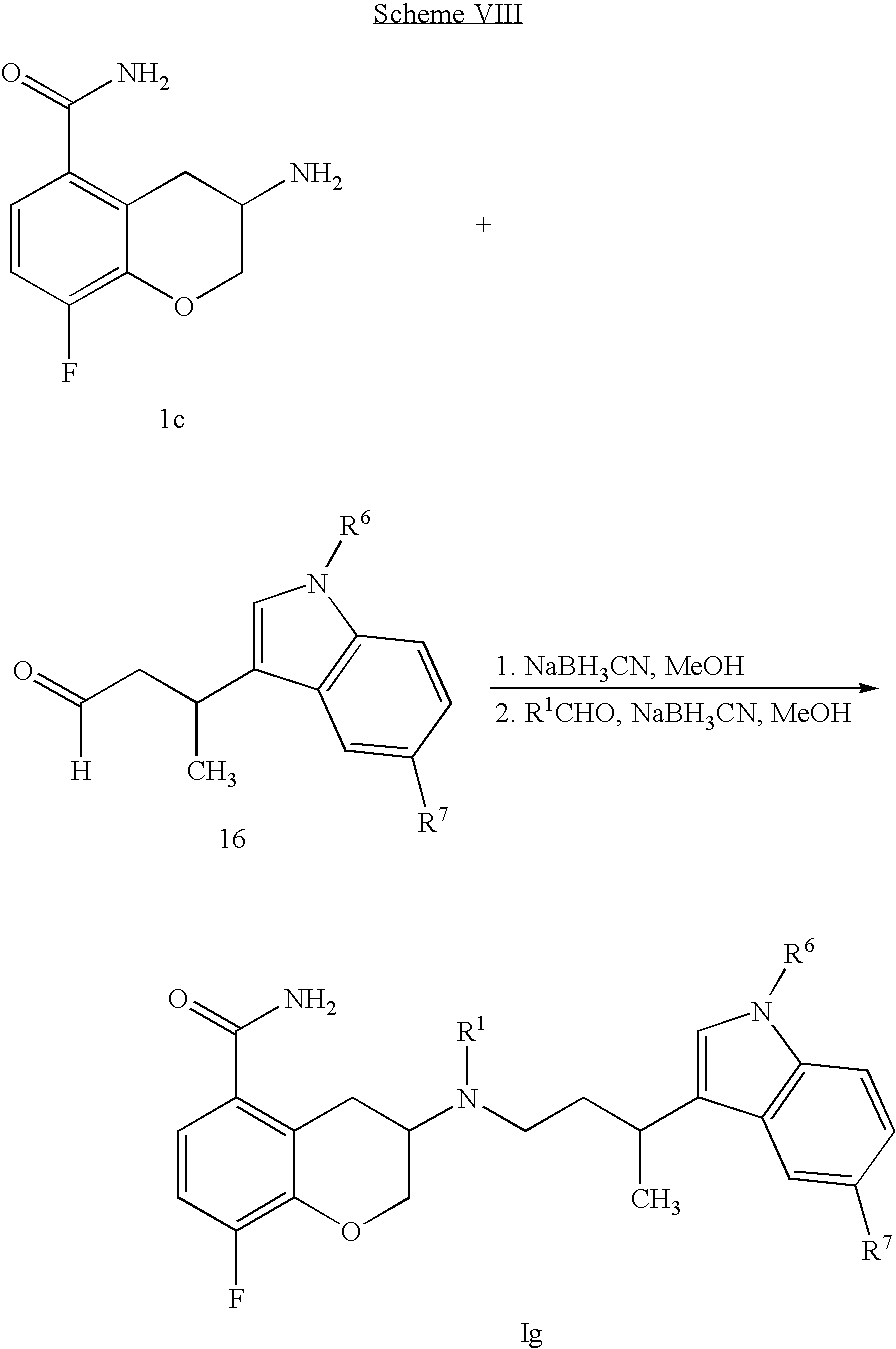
C1(F)=C2C(=C(C(=O)N)C=C1)CC(N)CO2.C1(C(CC(=O)[H])C)=CN([R6])C2=C1C=C([R7])C=C2.C1(F)=C2C(=C(C(=O)N)C=C1)CC(N(CCC(C1=CN([R6])C3=C1C=C([R7])C=C3)C)[R1])CO2
